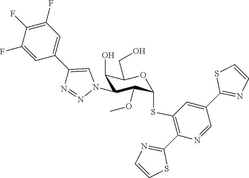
C1(F)=CC(C2=CN(C3C(O)C(CO)OC(SC4=C(C5=NC=CS5)N=CC(C5=NC=CS5)=C4)C3OC)N=N2)=CC(F)=C1F
